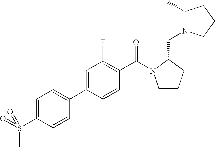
C1=C(S(C)(=O)=O)C=CC(C2=CC(F)=C(C(=O)N3CCCC3CN3C(C)CCC3)C=C2)=C1
